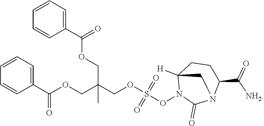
C(COS(ON1C2([H])CCC(C([NH2])=O)N(C1=O)C2)(=O)=O)(COC(=O)C1=CC=CC=C1)(COC(C1=CC=CC=C1)=O)C
